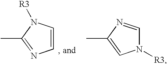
C1=CN([R3])C(C)=N1.N1([R3])C=NC(C)=C1
